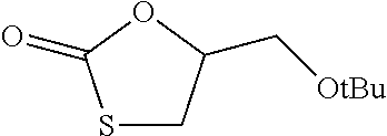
S1CC(C[OtBu])OC1=O
